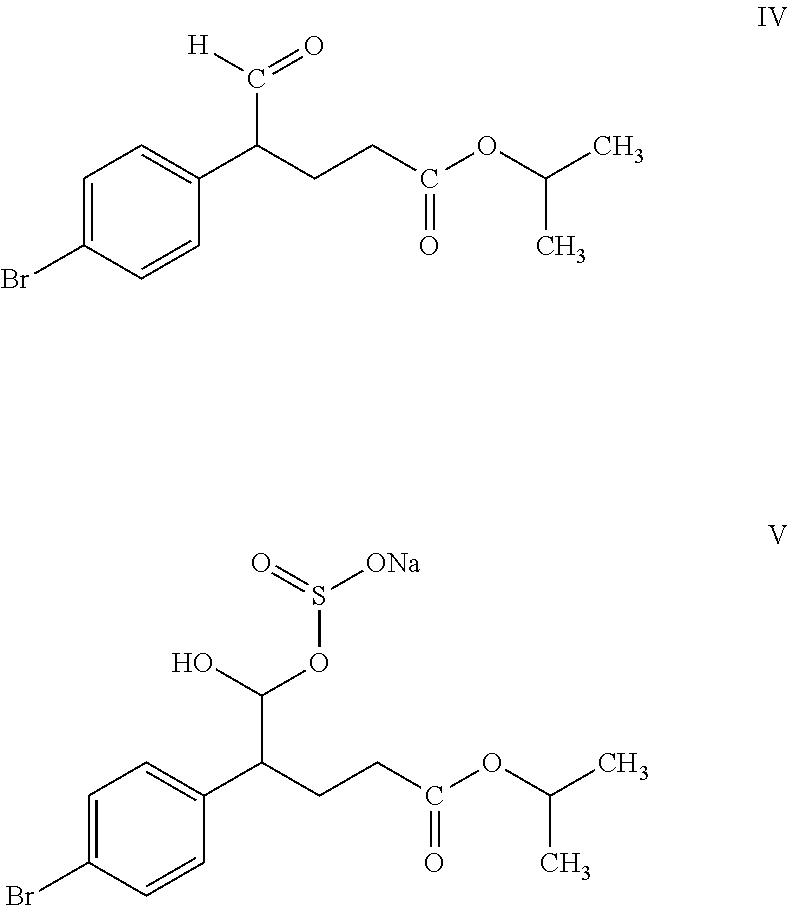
C1=C(Br)C=CC(C(CCC(OC(C)C)=O)C([H])=O)=C1.C1=C(Br)C=CC(C(CCC(OC(C)C)=O)C(O)OS([ONa])=O)=C1
